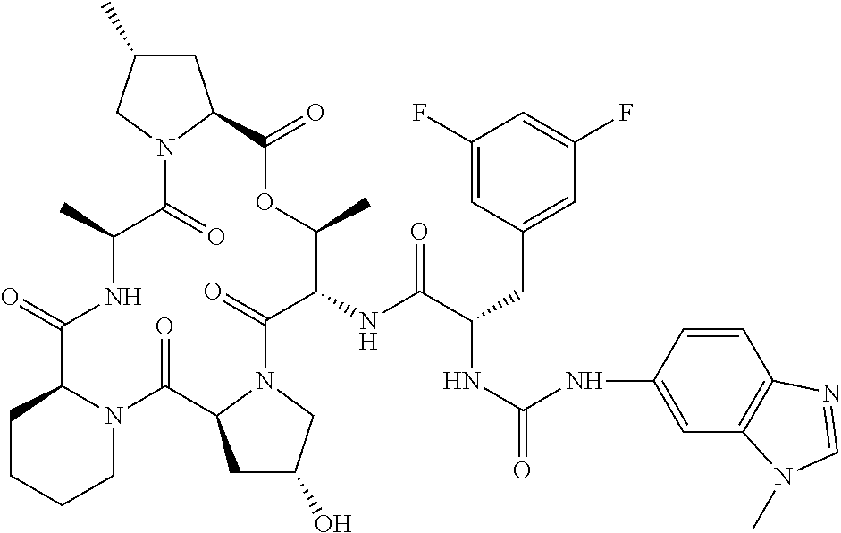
C1CCCN2C1C(=O)NC(C)C(=O)N1C(CC(C)C1)C(=O)OC(C)C(NC(C(CC1=CC(F)=CC(F)=C1)NC(=O)NC1=CC3=C(C=C1)N=CN3C)=O)C(=O)N1C(C2=O)CC(O)C1
